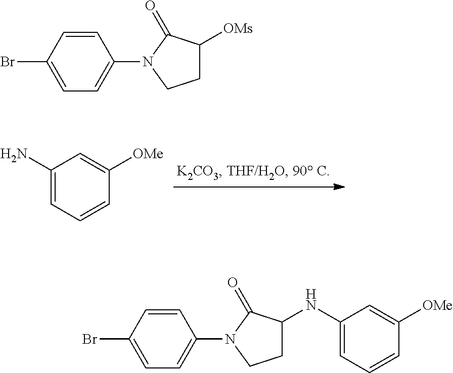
C1C([OMs])C(=O)N(C2=CC=C(Br)C=C2)C1.NC1=CC=CC([OMe])=C1.C1C(NC2=CC=CC([OMe])=C2)C(=O)N(C2=CC=C(Br)C=C2)C1
